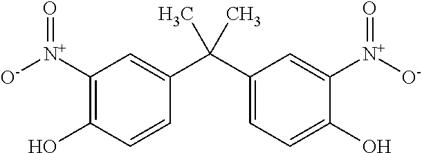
C1([N+]([O-])=O)=C(O)C=CC(C(C2=CC=C(O)C([N+]([O-])=O)=C2)(C)C)=C1
